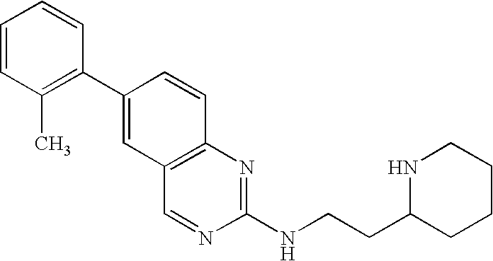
C1=CC(C)=C(C2=CC3=C(C=C2)N=C(NCCC2CCCCN2)N=C3)C=C1
